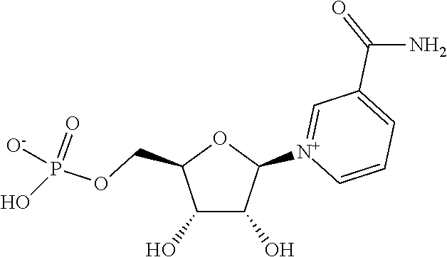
C1(O)C(O)C([N+]2=CC(C(N)=O)=CC=C2)OC1COP(O)(=O)[O-]
